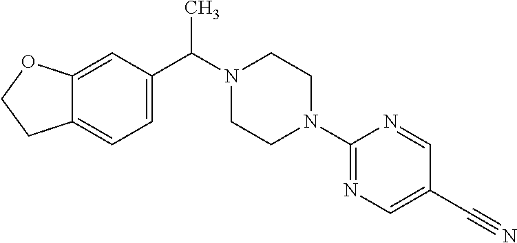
C12=CC(C(N3CCN(C4=NC=C(C#N)C=N4)CC3)C)=CC=C1CCO2
